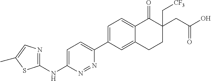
C1=C(C2=CC=C(NC3=NC=C(C)S3)N=N2)C=C2C(=C1)C(=O)C(CC(O)=O)(C[CF3])CC2
